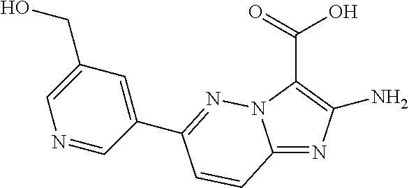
OC(=O)C1=C(N)N=C2N1N=C(C1=CC(CO)=CN=C1)C=C2
